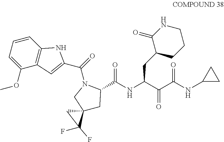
C1(OC)=CC=CC2=C1C=C(C(=O)N1CC3(CC1C(NC(C(C(NC1CC1)=O)=O)CC1CCCNC1=O)=O)CC3(F)F)N2
